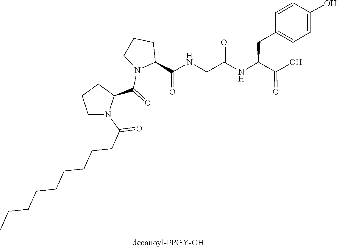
C1(C(=O)NCC(=O)NC(CC2=CC=C(O)C=C2)C(=O)O)CCCN1C(=O)C1CCCN1C(=O)CCCCCCCCC
